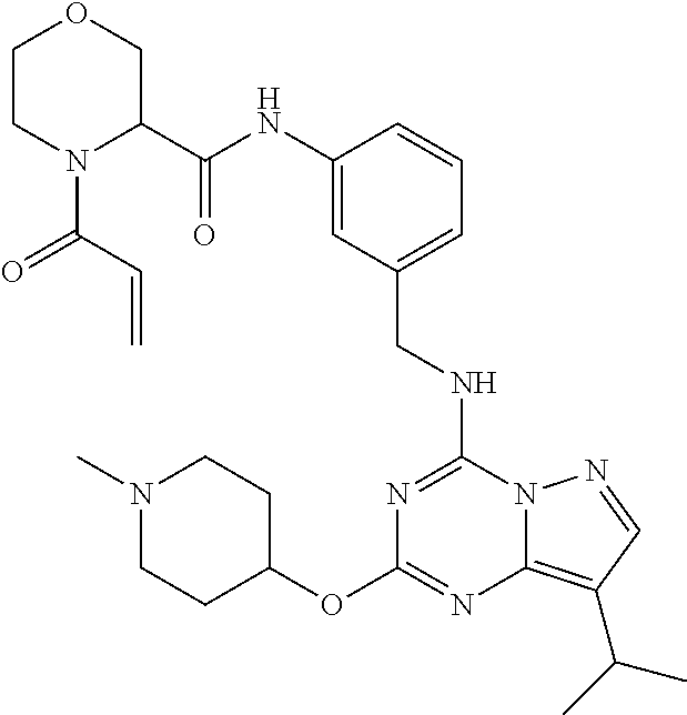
C1(OC2=NC3=C(C(C)C)C=NN3C(NCC3=CC=CC(NC(C4COCCN4C(C=C)=O)=O)=C3)=N2)CCN(C)CC1
